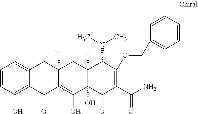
C12([H])C(O)(C(=O)C(C(N)=O)=C(OCC3=CC=CC=C3)C1N(C)C)C(O)=C1C([H])(C2)CC2=CC=CC(O)=C2C1=O
